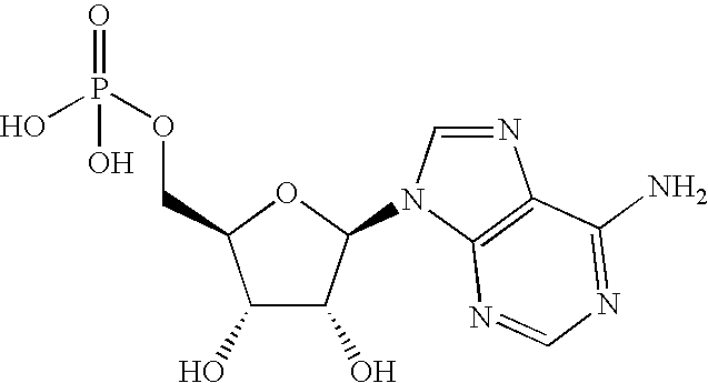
C1(O)C(O)C(N2C=NC3=C2N=CN=C3N)OC1COP(=O)(O)O
